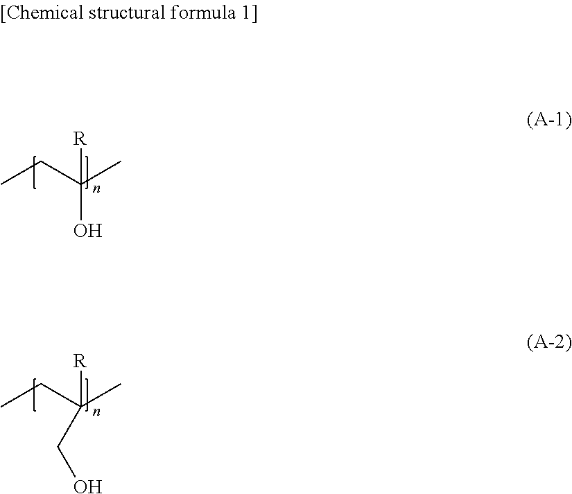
CCC(C)(O)[R].CCC(C)(CO)[R]
